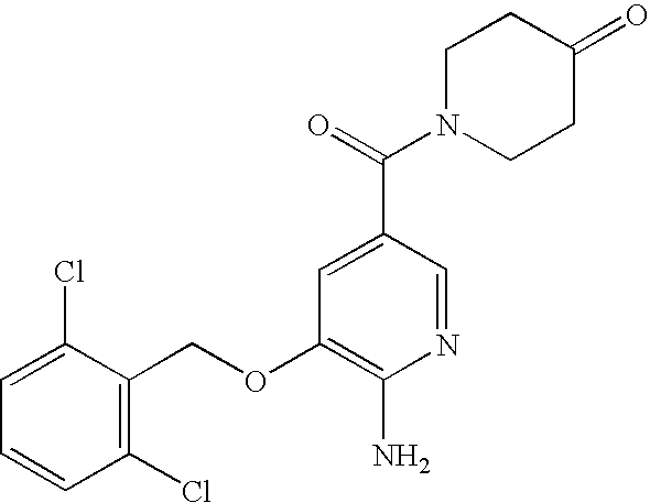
C1=C(Cl)C(COC2=C(N)N=CC(C(=O)N3CCC(=O)CC3)=C2)=C(Cl)C=C1
